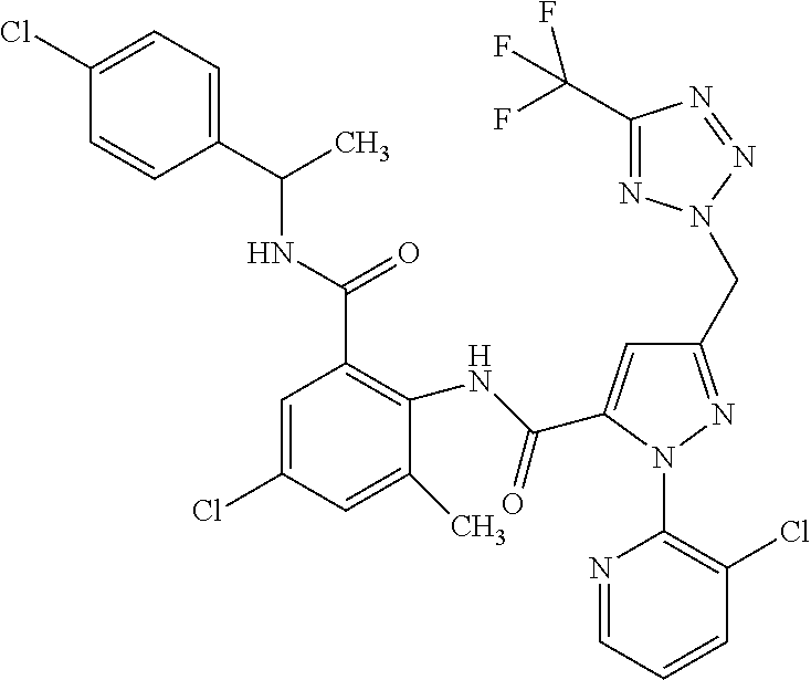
C1(Cl)=CC=C(C(NC(C2=C(NC(=O)C3=CC(CN4N=C(C(F)(F)F)N=N4)=NN3C3=C(Cl)C=CC=N3)C(C)=CC(Cl)=C2)=O)C)C=C1
